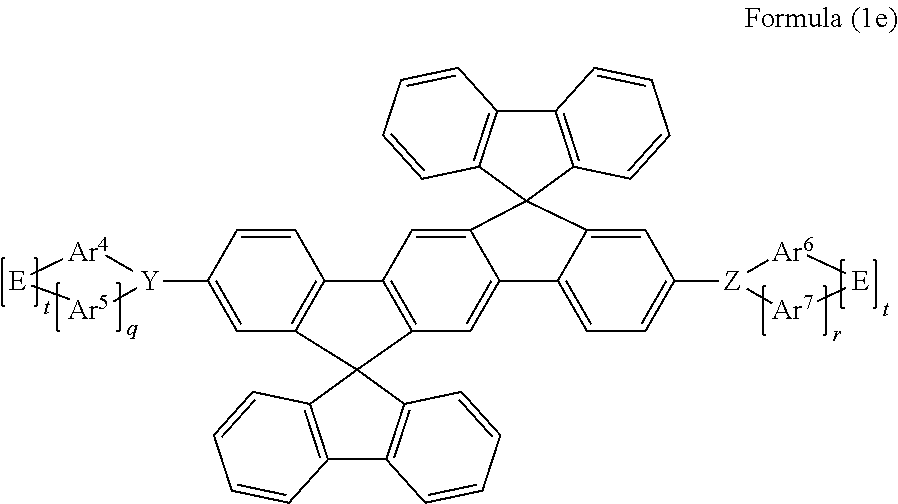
C1=C([Y]2[Ar4][E][Ar5]2)C=CC2=C1C1(C3=C2C=C2C(=C3)C3=CC=C([Z]4[Ar6][E][Ar7]4)C=C3C23C2=C(C4=C3C=CC=C4)C=CC=C2)C2=C(C3=C1C=CC=C3)C=CC=C2
